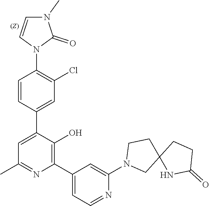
C1=CC(C2=CC(C)=NC(C3=CC=NC(N4CC5(CC4)NC(=O)CC5)=C3)=C2O)=CC(Cl)=C1N1C(=O)N(C)C=C1
